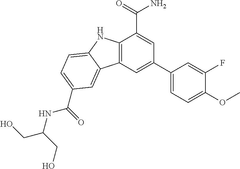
C12=C(C=C(C3=CC=C(OC)C(F)=C3)C=C1C(=O)N)C1=CC(C(=O)NC(CO)CO)=CC=C1N2
